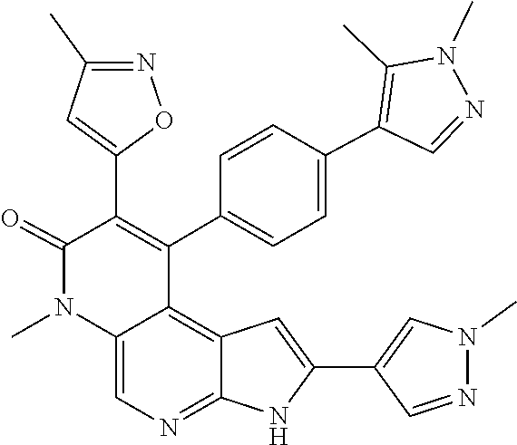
C12=C3C=C(C4=CN(C)N=C4)NC3=NC=C1N(C)C(=O)C(C1=CC(C)=NO1)=C2C1=CC=C(C2=C(C)N(C)N=C2)C=C1
